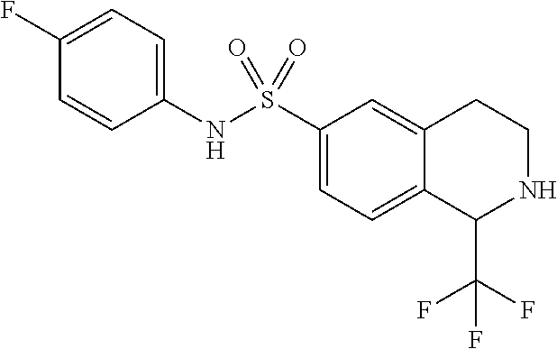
C1(NS(C2=CC=C3C(=C2)CCNC3C(F)(F)F)(=O)=O)=CC=C(F)C=C1
